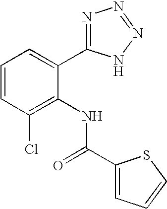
C1=CC(Cl)=C(NC(C2=CC=CS2)=O)C(C2=NN=NN2)=C1
